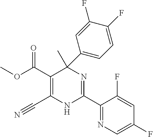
C(C1=C(C#N)NC(C2=NC=C(F)C=C2F)=NC1(C)C1=CC=C(F)C(F)=C1)(=O)OC
